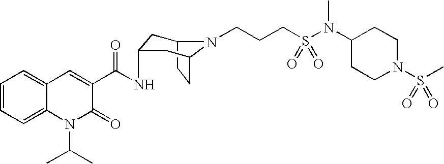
C1=CC=C2C(=C1)C=C(C(=O)NC1CC3N(CCCS(N(C4CCN(S(C)(=O)=O)CC4)C)(=O)=O)C(CC3)C1)C(=O)N2C(C)C
